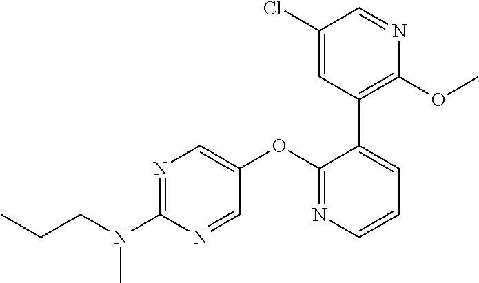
N1=C(N(CCC)C)N=CC(OC2=NC=CC=C2C2=C(OC)N=CC(Cl)=C2)=C1
